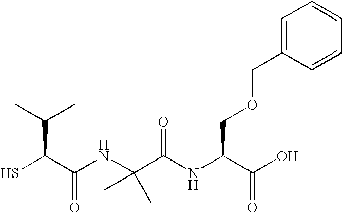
SC(C(NC(C(NC(C(O)=O)COCC1=CC=CC=C1)=O)(C)C)=O)C(C)C
